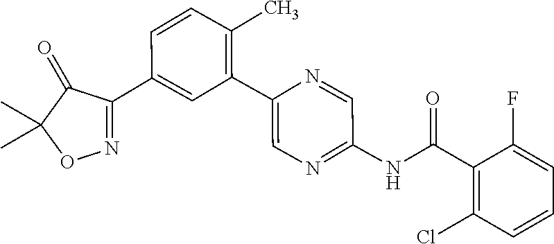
C1(C2=CC(C3=CN=C(NC(C4=C(Cl)C=CC=C4F)=O)C=N3)=C(C)C=C2)=NOC(C)(C)C1=O
